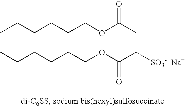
CCCCCCOC(CC(C(OCCCCCC)=O)[SO3-  Na+])=O
